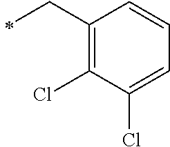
C1(CC)=C(Cl)C(Cl)=CC=C1
